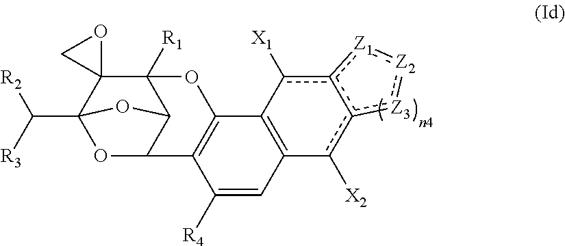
O1C2C3C([R1])(C4(C1(C([R2])[R3])O3)OC4)OC1=C2C([R4])=CC2=C1c([X1])c1c(c2[X2])[Z3]:[Z2]:[Z1]1
